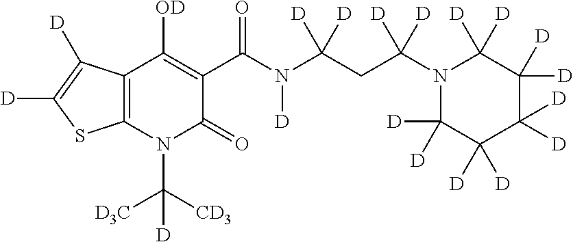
C12=C(N(C([CD3])([D3C])[D])C(=O)C(C(N(C(CC(N3C([D])([D])C([D])([D])C([D])([D])C([D])([D])C3([D])[D])([D])[D])([D])[D])[D])=O)=C1[OD])SC([D])=C2[D]
